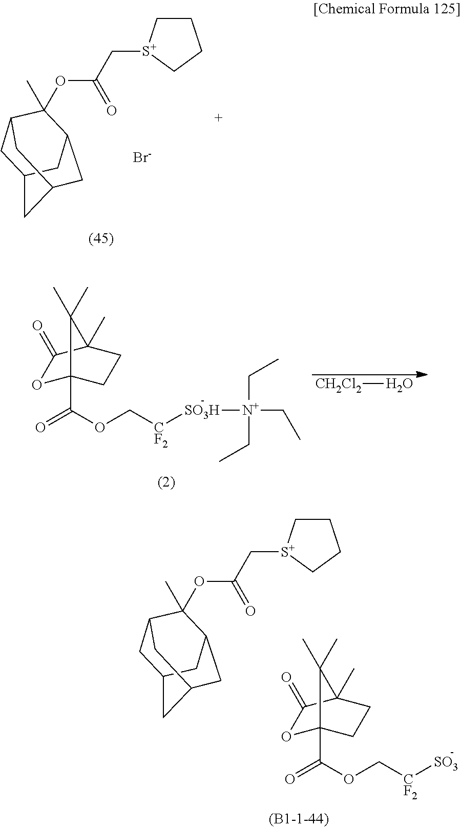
O1C2(C(OC[CF2][SO3H][N+](CC)(CC)CC)=O)CCC(C)(C1=O)C2(C)C.[CH2Cl2]O.[Br-].C1CCC[S+]1CC(OC1(C)C2CC3CC(CC1C3)C2)=O.O1C2(C(OC[CF2][SO3])=O)CCC(C)(C1=O)C2(C)C.C1CCC[S+]1CC(OC1(C)C2CC3CC(CC1C3)C2)=O
